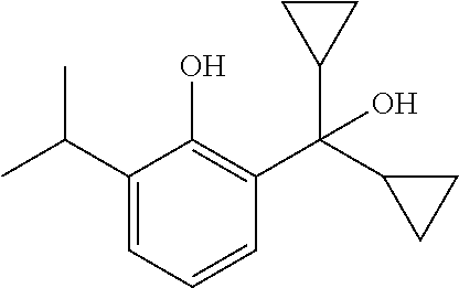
C1(C(C)C)=CC=CC(C(C2CC2)(C2CC2)O)=C1O
